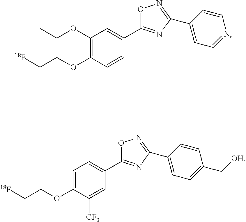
C1(OCC)=C(OCC[18F])C=CC(C2=NC(C3=CC=NC=C3)=NO2)=C1.C1=C(OCC[18F])C([CF3])=CC(C2=NC(C3=CC=C(C[OH])C=C3)=NO2)=C1
